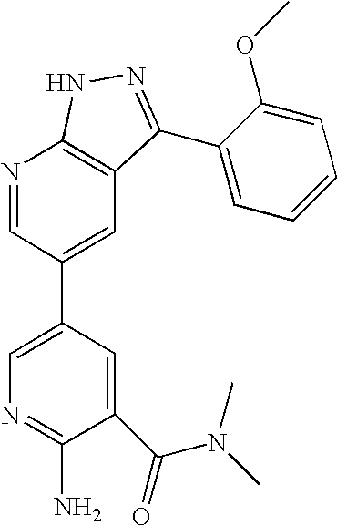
N1=CC(C2=CN=C(N)C(C(=O)N(C)C)=C2)=CC2=C1NN=C2C1=CC=CC=C1OC
